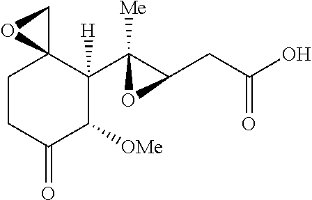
C1CC(=O)C([OMe])C(C2([Me])C(CC(O)=O)O2)([H])C12CO2
